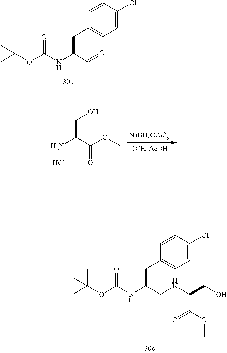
CC(OC(NC(C=O)CC1=CC=C(Cl)C=C1)=O)(C)C.C(C(C(OC)=O)N)O.Cl.[NaBH(OAc)3].CC(OC(NC(CNC(CO)C(OC)=O)CC1=CC=C(Cl)C=C1)=O)(C)C
